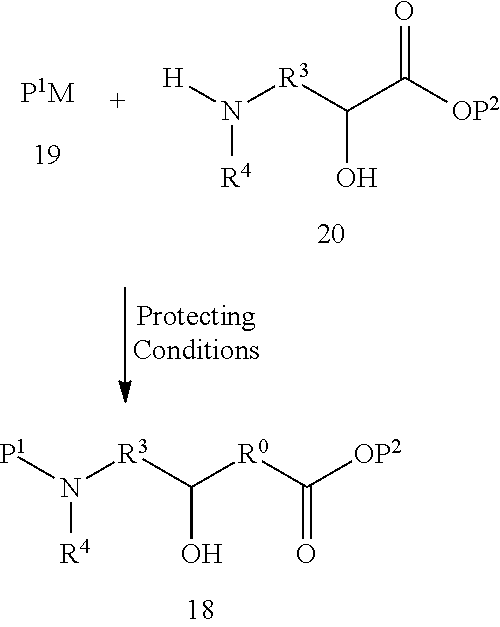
C(C([OP2])=O)([R3]N([H])[R4])O.[P1M].C([OP2])([R0]C([R3]N([P1])[R4])O)=O
